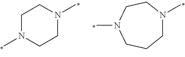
C1N(C)CCN(C)C1.C1N(C)CCN(C)CC1
